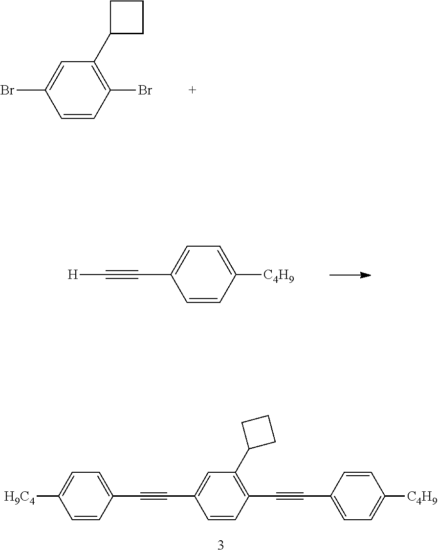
C1=CC(Br)=C(C2CCC2)C=C1Br.C1=CC([C4H9])=CC=C1C#C[H].C1=C(C#CC2=C(C3CCC3)C=C(C#CC3=CC=C([H9C4])C=C3)C=C2)C=CC([C4H9])=C1
